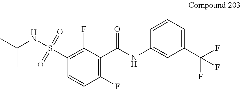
C1(C(NC2=CC(C(F)(F)F)=CC=C2)=O)=C(F)C=CC(S(NC(C)C)(=O)=O)=C1F
